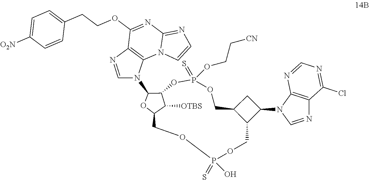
C1([OTBS])C2C(N3C4=C(N=C3)C(OCCC3=CC=C([O2N])C=C3)=NC3=NC=CN43)OC1COP(O)(=S)OCC1C(COP(=S)(OCC[CN])O2)CC1N1C=NC2=C1N=CN=C2Cl
